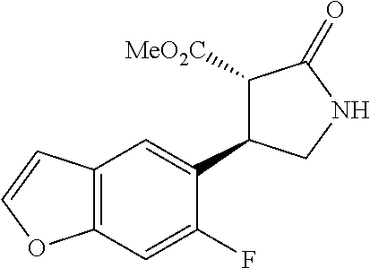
C1([MeO2C])C(C2=CC3=C(C=C2F)OC=C3)CNC1=O
